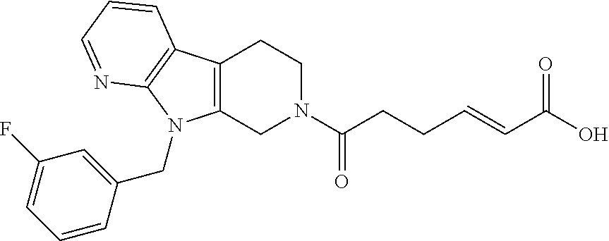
C(CCC=CC(O)=O)(N1CCC2=C(C1)N(CC1=CC(F)=CC=C1)C1=C2C=CC=N1)=O
